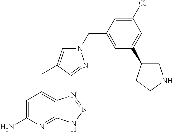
C1=C(N)N=C2C(=C1CC1=CN(CC3=CC(C4CNCC4)=CC(Cl)=C3)N=C1)N=NN2
